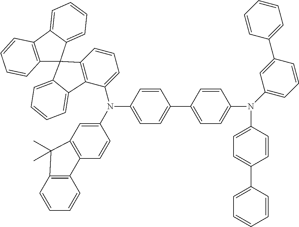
C12=C(C3=CC=CC=C3C13C1=C(C(N(C4=CC=C(C5=CC=C(N(C6=CC=C(C7=CC=CC=C7)C=C6)C6=CC=CC(C7=CC=CC=C7)=C6)C=C5)C=C4)C4=CC5=C(C=C4)C4=C(C=CC=C4)C5(C)C)=CC=C1)C1=CC=CC=C31)C=CC=C2
